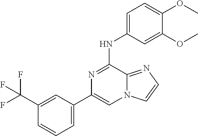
C1(C(F)(F)F)=CC(C2=CN3C(=NC=C3)C(NC3=CC=C(OC)C(OC)=C3)=N2)=CC=C1
